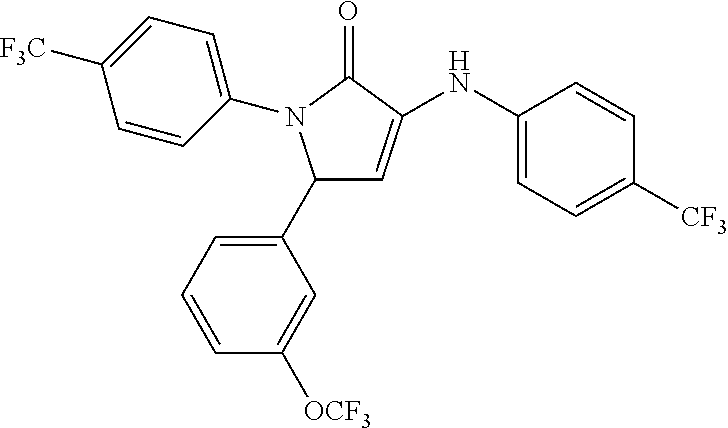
C1=CC([OCF3])=CC(C2C=C(NC3=CC=C([CF3])C=C3)C(=O)N2C2=CC=C([F3C])C=C2)=C1
